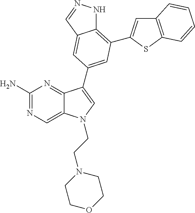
C1(N)=NC=C2C(=N1)C(C1=CC(C3=CC4=C(S3)C=CC=C4)=C3NN=CC3=C1)=CN2CCN1CCOCC1
